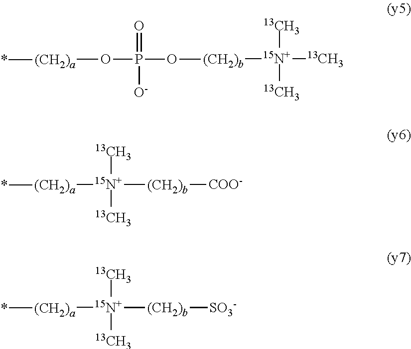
[(CH2)b]([15N+]([13CH3])([13CH3])[13CH3])OP(O[(CH2)a]*)(=O)[O-].[(CH2)a]([15N+]([(CH2)b][COO-])([13CH3])[13CH3])*.[(CH2)a]([15N+]([(CH2)b][SO3-])([13CH3])[13CH3])*
